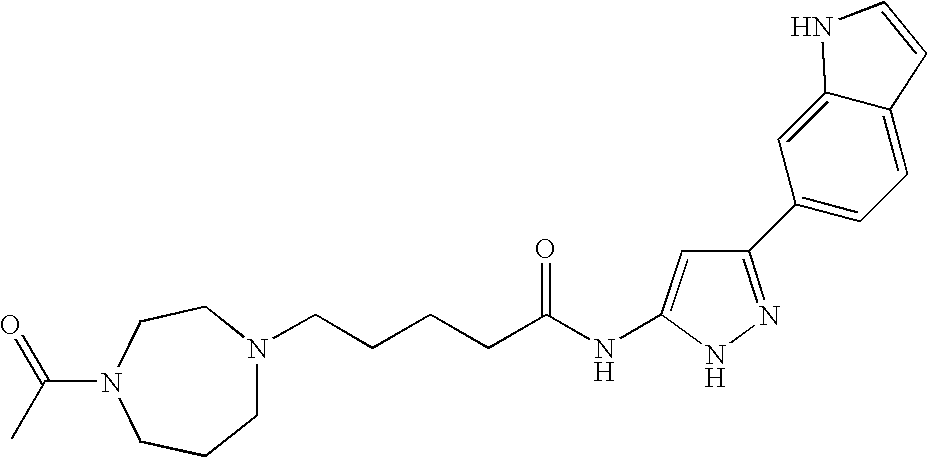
C(CCCC(NC1=CC(C2=CC=C3C(=C2)NC=C3)=NN1)=O)N1CCCN(C(C)=O)CC1
